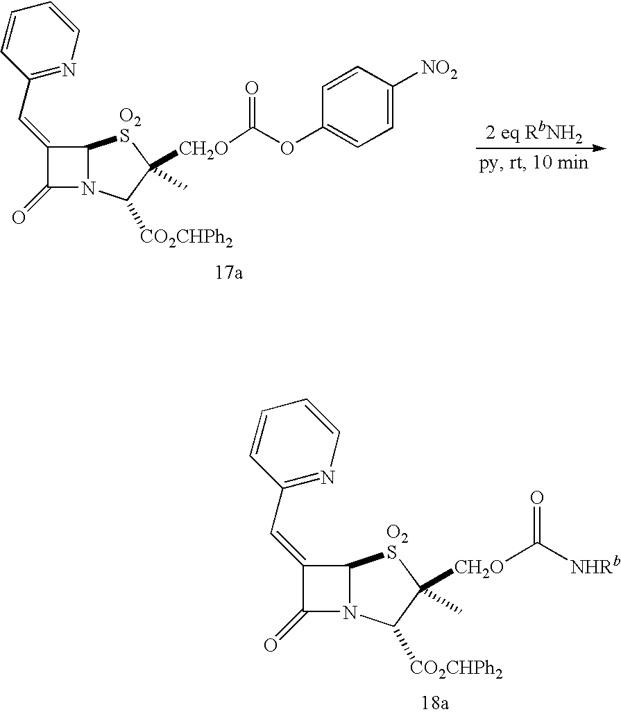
C12N(C(=O)C1=CC1=NC=CC=C1)C([CO2CHPh2])C([CH2O]C([NHRb])=O)(C)[O2S]2.C12N(C(=O)C1=CC1=NC=CC=C1)C([CO2CHPh2])C([CH2O]C(OC1=CC=C([NO2])C=C1)=O)(C)[O2S]2
